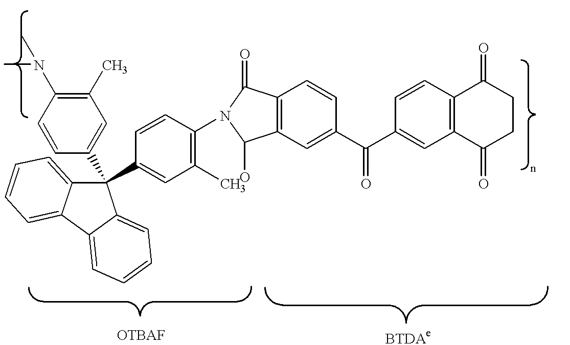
C1(C)=C(N(C)C)C=CC(C2(C3=CC(C)=C(N4C(=O)C5=C(C4O)C=C(C(C4=CC6=C(C=C4)C(=O)CCC6=O)=O)C=C5)C=C3)C3=CC=CC=C3C3=CC=CC=C32)=C1
